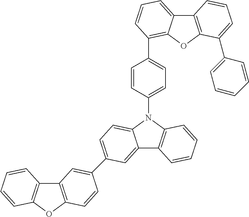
C12=CC(C3=CC4=C(OC5=C4C=CC=C5)C=C3)=CC=C1N(C1=CC=C(C3=C4C(=CC=C3)C3=C(O4)C(C4=CC=CC=C4)=CC=C3)C=C1)C1=C2C=CC=C1
